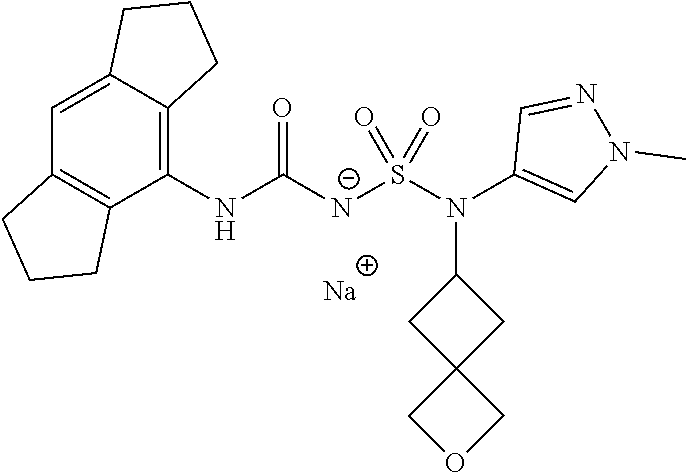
[Na].C1(NC([N-]S(N(C2=CN(C)N=C2)C2CC3(C2)COC3)(=O)=O)=O)=C2C(=CC3=C1CCC3)CCC2
